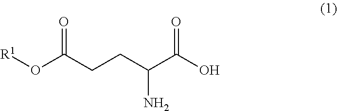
O=C(O[R1])CCC(N)C(=O)O
